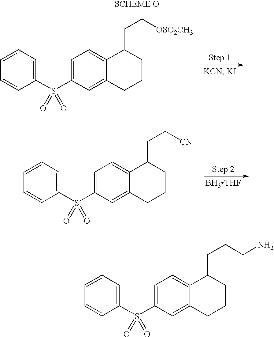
C1=CC=C(S(C2=CC=C3C(=C2)CCCC3CC[OSO2CH3])(=O)=O)C=C1.[BH3THF].C1=CC=C(S(C2=CC=C3C(=C2)CCCC3CC[CN])(=O)=O)C=C1.C1=CC=C(S(C2=CC=C3C(=C2)CCCC3CCCN)(=O)=O)C=C1
